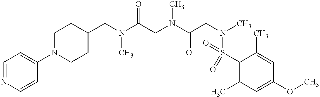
C1(CN(C(CN(C(CN(C)S(C2=C(C)C=C(OC)C=C2C)(=O)=O)=O)C)=O)C)CCN(C2=CC=NC=C2)CC1
